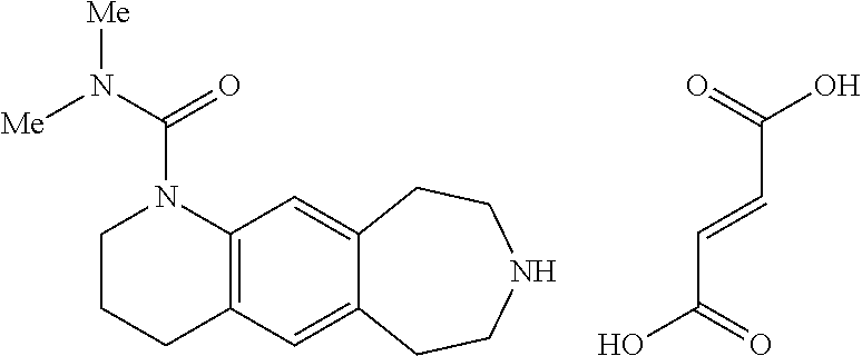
OC(=O)C=CC(O)=O.C1CCC2=C(N1C(N([Me])[Me])=O)C=C1C(=C2)CCNCC1
